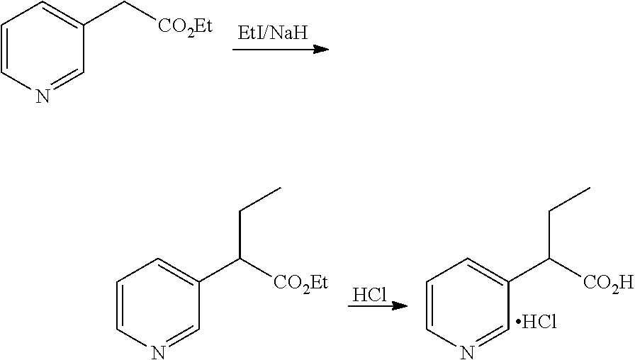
C1=CN=CC(C[CO2Et])=C1.Cl.C1=CN=CC(C([CO2H])CC)=C1.Cl.C1=CN=CC(C([CO2Et])CC)=C1
